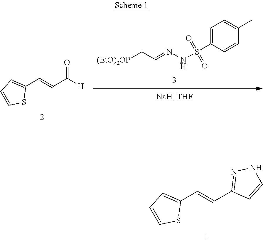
O=C([H])C=CC1=CC=CS1.[(EtO)2OP]CC=NNS(C1=CC=C(C)C=C1)(=O)=O.C(=CC1=CC=CS1)C1=NNC=C1
